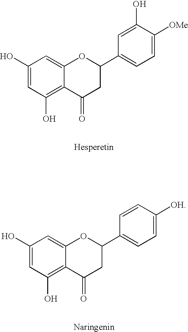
C1(O)=CC(O)=C2C(=C1)OC(C1=CC=C([OMe])C(O)=C1)CC2=O.C1(O)=CC(O)=C2C(=C1)OC(C1=CC=C([OH])C=C1)CC2=O
